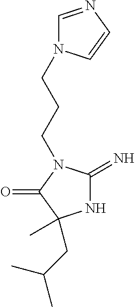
N1C(=N)N(CCCN2C=NC=C2)C(=O)C1(C)CC(C)C
